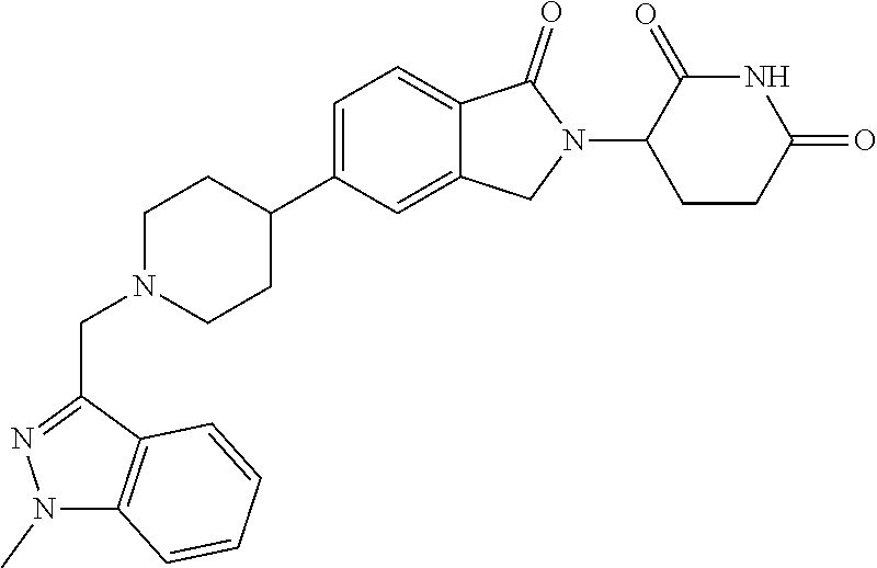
C1=C(C2CCN(CC3=NN(C)C4=C3C=CC=C4)CC2)C=C2C(=C1)C(=O)N(C1CCC(=O)NC1=O)C2
